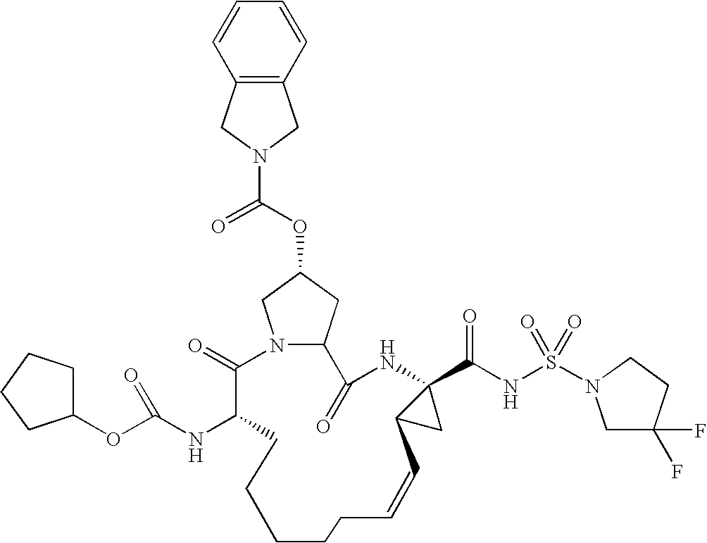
N12CC(OC(=O)N3CC4=C(C3)C=CC=C4)CC1C(=O)NC1(C(NS(=O)(=O)N3CC(F)(F)CC3)=O)C(C1)C=CCCCCCC(NC(OC1CCCC1)=O)C2=O
